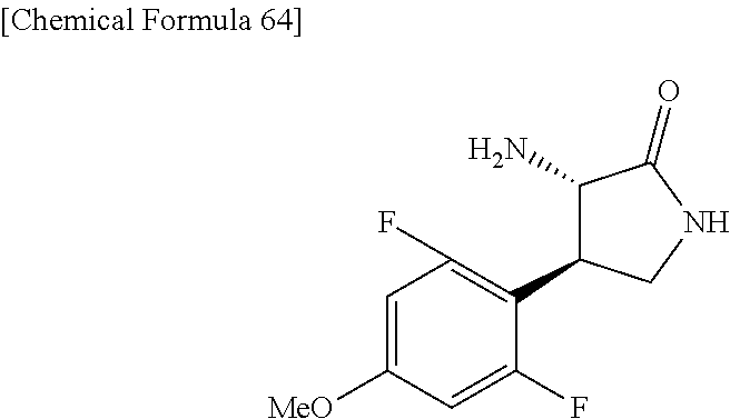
NC1C(C2=C(F)C=C([MeO])C=C2F)CNC1=O
